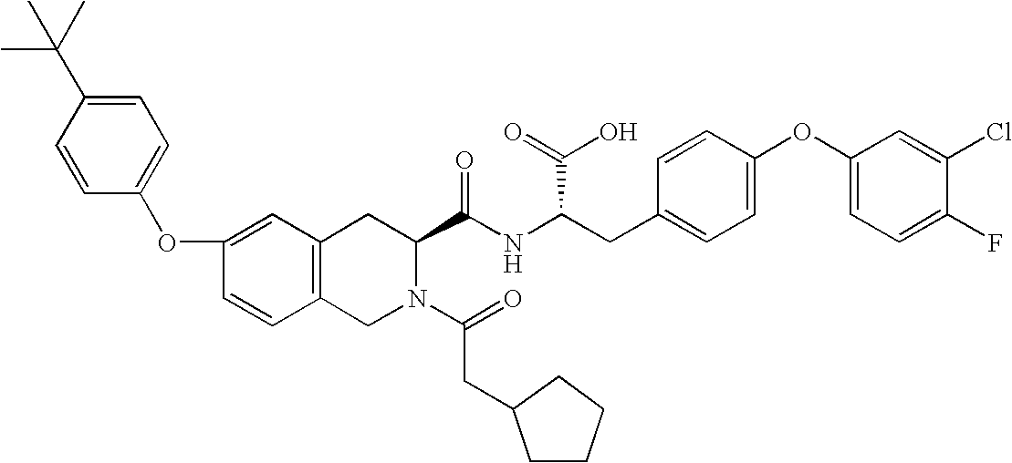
C12=C(CN(C(=O)CC3CCCC3)C(C(NC(C(O)=O)CC3=CC=C(OC4=CC=C(F)C(Cl)=C4)C=C3)=O)C1)C=CC(OC1=CC=C(C(C)(C)C)C=C1)=C2
